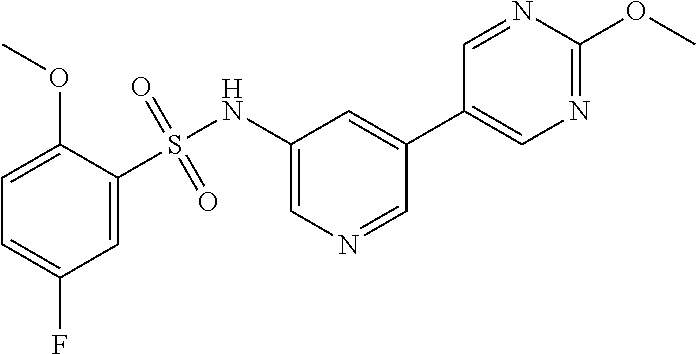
C1=C(F)C=C(S(NC2=CN=CC(C3=CN=C(OC)N=C3)=C2)(=O)=O)C(OC)=C1
